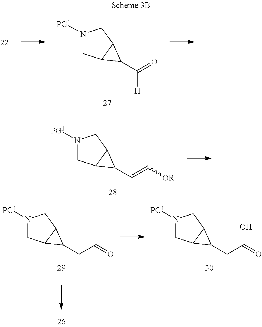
N1([PG1])CC2C(C1)C2C(=O)[H].N1([PG1])CC2C(C1)C2C=C[OR].N1([PG1])CC2C(C1)C2CC=O.N1([PG1])CC2C(C1)C2CC(=O)O
